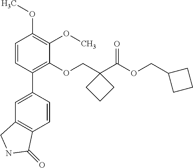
C1=CC(C2=CC3=C(C=C2)C(=O)NC3)=C(OCC2(C(OCC3CCC3)=O)CCC2)C(OC)=C1OC
